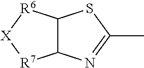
C12C(N=C(C)S1)[R7][X][R6]2
